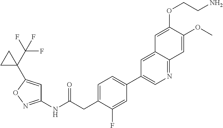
C1(NC(CC2=CC=C(C3=CN=C4C(=C3)C=C(OCCN)C(OC)=C4)C=C2F)=O)=NOC(C2(C(F)(F)F)CC2)=C1
